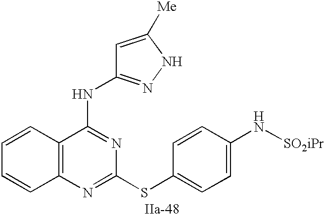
C12=C(N=C(SC3=CC=C(N[SO2iPr])C=C3)N=C1NC1=NNC([Me])=C1)C=CC=C2
